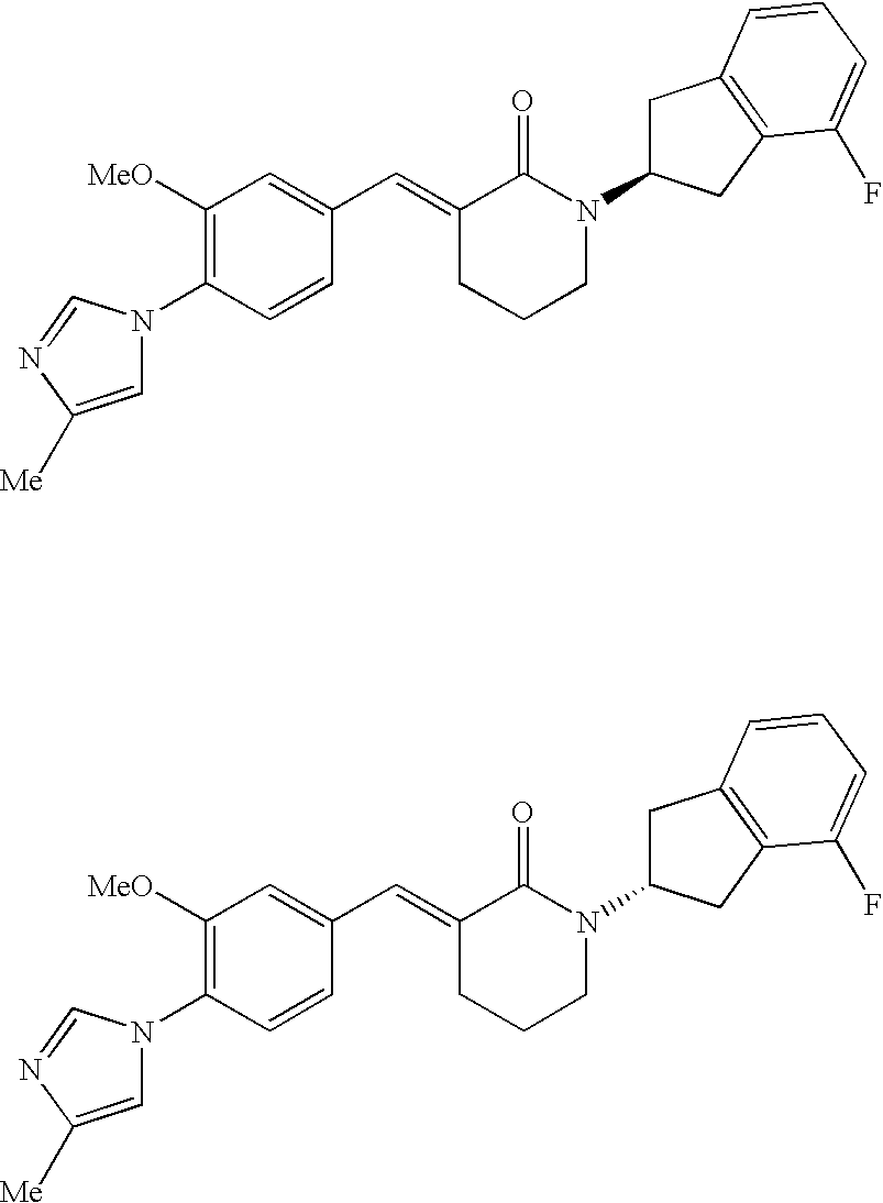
C1=CC(N2C=C([Me])N=C2)=C([OMe])C=C1C=C1CCCN(C2CC3=C(C2)C(F)=CC=C3)C1=O.C1=CC(N2C=C([Me])N=C2)=C([OMe])C=C1C=C1CCCN(C2CC3=C(C2)C(F)=CC=C3)C1=O
